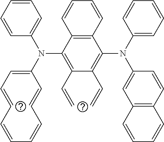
C1=CC=CC(N(C2=CC=CC=CC=CC=C2)C2=C(C=C)C(C=C)=C(N(C3=CC=CC=C3)C3=CC4=C(C=C3)C=CC=C4)C3=C2C=CC=C3)=C1
